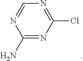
C1(N)=NC(Cl)=NC=N1
